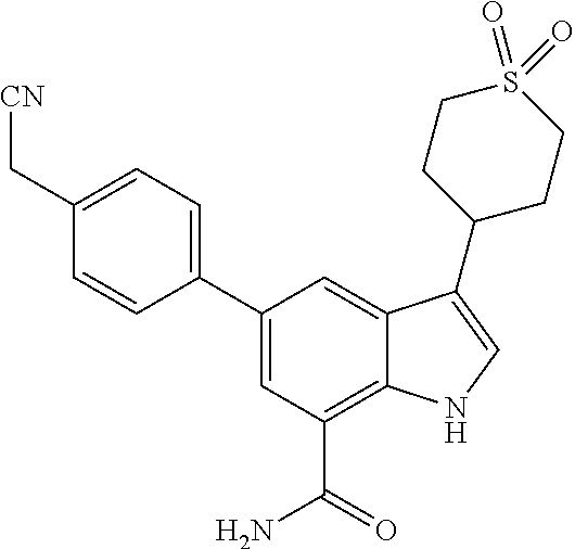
C1(C2=CC=C(C[CN])C=C2)=CC(C(N)=O)=C2C(=C1)C(C1CCS(=O)(=O)CC1)=CN2
